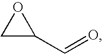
C1C(C=O)O1
